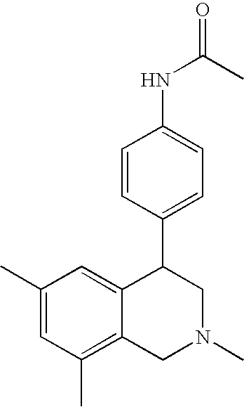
C1=CC(C2C3=CC(C)=CC(C)=C3CN(C)C2)=CC=C1NC(C)=O
